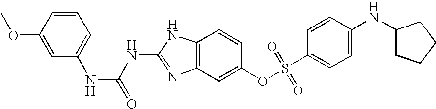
C12=C(C=C(OS(C3=CC=C(NC4CCCC4)C=C3)(=O)=O)C=C1)N=C(NC(=O)NC1=CC=CC(OC)=C1)N2
